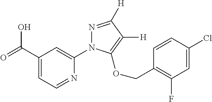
C1(C(=O)O)=CC=NC(N2N=C([H])C([H])=C2OCC2=C(F)C=C(Cl)C=C2)=C1
